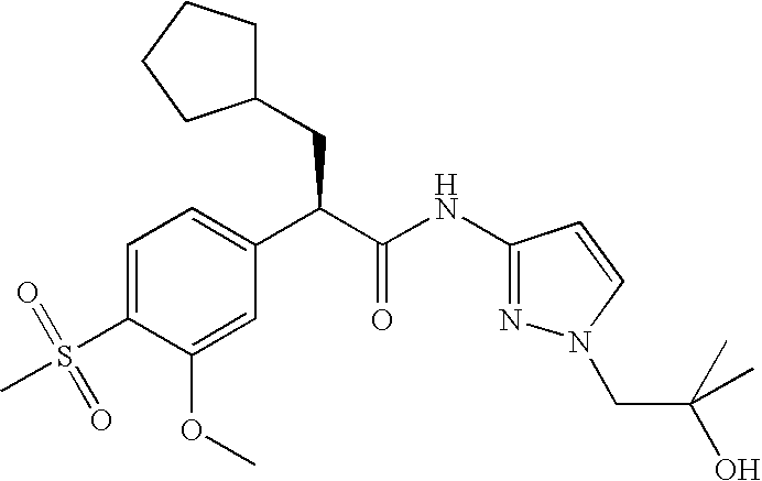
C1=C(S(=O)(C)=O)C(OC)=CC(C(C(NC2=NN(CC(O)(C)C)C=C2)=O)CC2CCCC2)=C1
